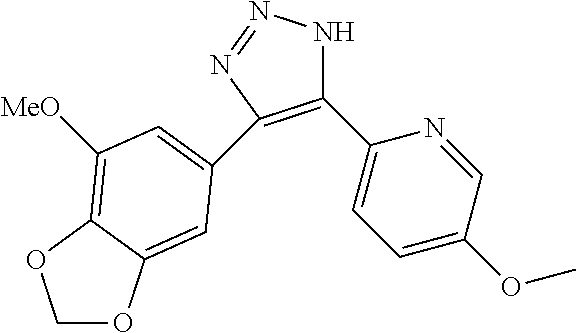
C1(C2=CC=C(OC)C=N2)=C(C2=CC([MeO])=C3C(=C2)OCO3)N=NN1
